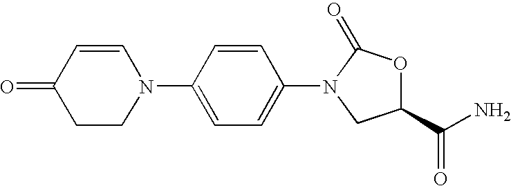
C1(N2CCC(=O)C=C2)=CC=C(N2C(=O)OC(C(N)=O)C2)C=C1
